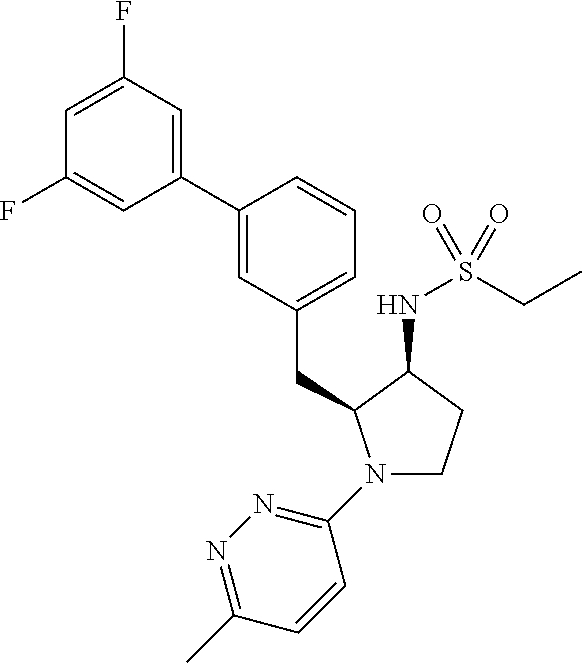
C(C1=CC=CC(C2=CC(F)=CC(F)=C2)=C1)C1N(C2=NN=C(C)C=C2)CCC1NS(CC)(=O)=O
